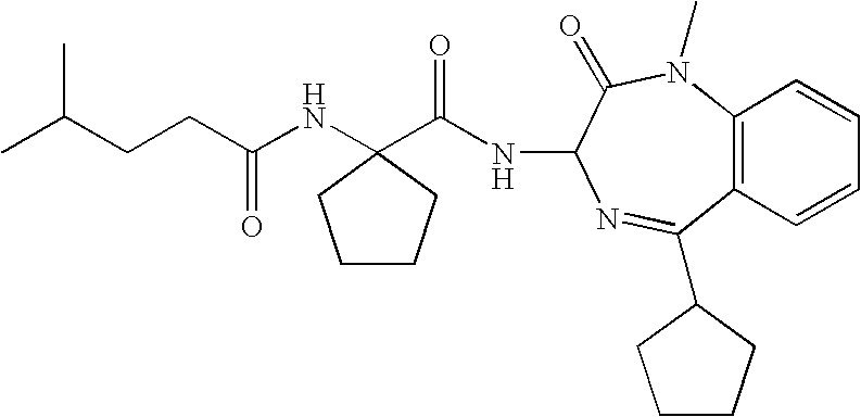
C(CC(NC1(C(NC2N=C(C3CCCC3)C3=C(N(C)C2=O)C=CC=C3)=O)CCCC1)=O)C(C)C
